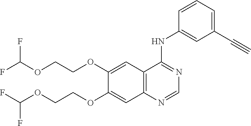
C12=C(C=C(OCCOC(F)F)C(OCCOC(F)F)=C1)C(NC1=CC(C#C)=CC=C1)=NC=N2
